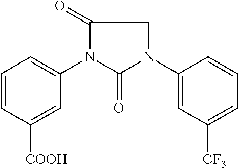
C1=CC([COOH])=CC(N2C(=O)N(C3=CC([CF3])=CC=C3)CC2=O)=C1
